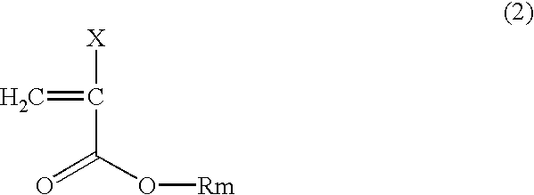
C=C(C(O[Rm])=O)[X]
